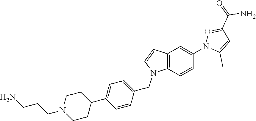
C12=C(C=CC(N3C(C)=CC(C(N)=O)=O3)=C1)N(CC1=CC=C(C3CCN(CCCN)CC3)C=C1)C=C2
